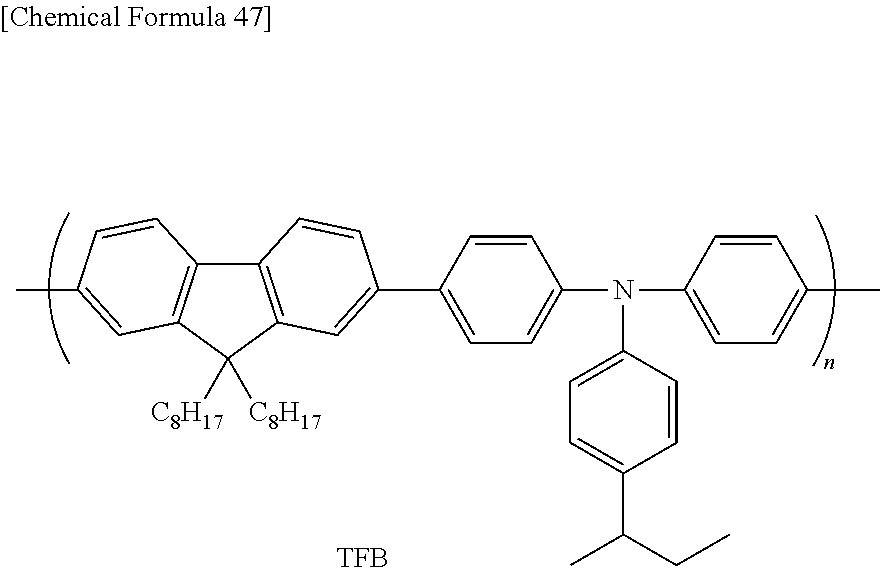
C12=C(C([C8H17])([C8H17])C3=C1C=CC(C)=C3)C=C(C1=CC=C(N(C3=CC=C(C)C=C3)C3=CC=C(C(C)CC)C=C3)C=C1)C=C2.[TFB]
